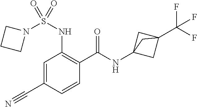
C1=C(C#N)C=CC(C(NC23CC(C(F)(F)F)(C2)C3)=O)=C1NS(=O)(=O)N1CCC1
